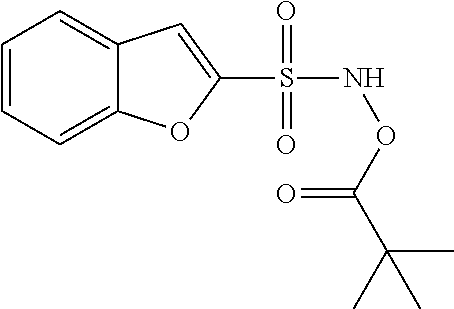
C1=CC=C2C(=C1)C=C(S(NOC(C(C)(C)C)=O)(=O)=O)O2
